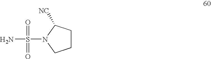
S(N)(N1CCCC1[NC])(=O)=O
